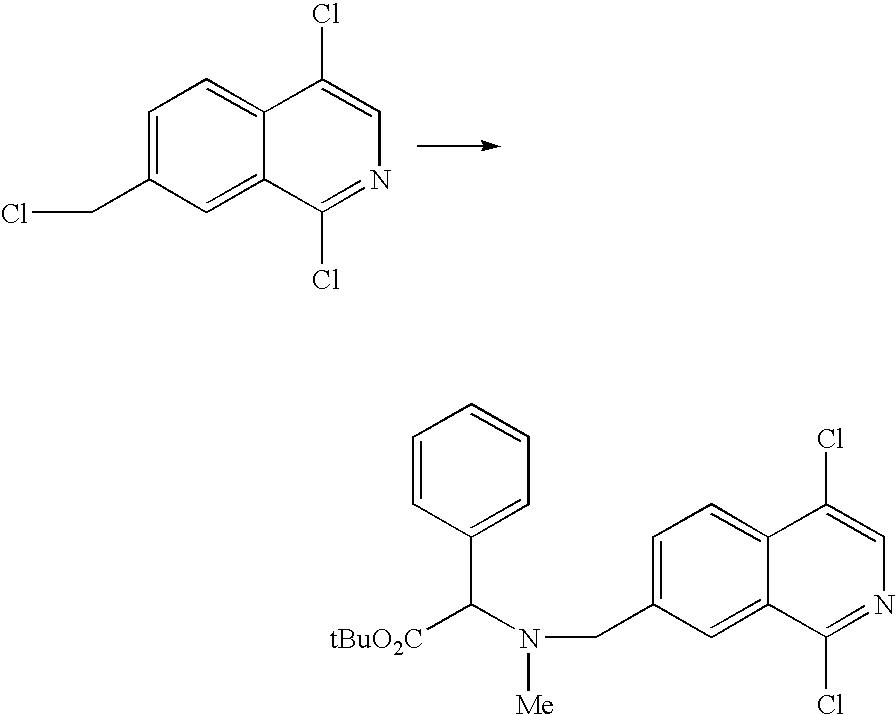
C1=C(CCl)C=C2C(=C1)C(Cl)=CN=C2Cl.C1=C(CN([Me])C([tBuO2C])C2=CC=CC=C2)C=C2C(=C1)C(Cl)=CN=C2Cl
